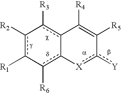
c1([R2])c([R1])-c([R6])c2-c(c-1[R3])C([R4])=C([R5])c([Y])[X]-2
